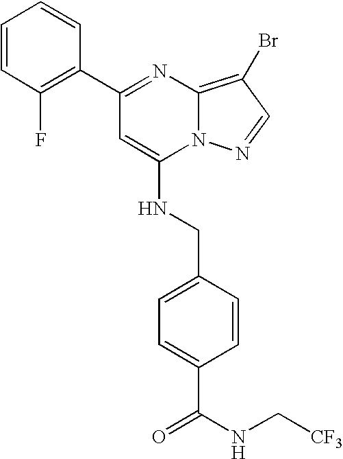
C1(C2=NC3=C(Br)C=NN3C(NCC3=CC=C(C(=O)NC[CF3])C=C3)=C2)=C(F)C=CC=C1
